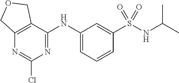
N(C1=CC=CC(S(NC(C)C)(=O)=O)=C1)C1=NC(Cl)=NC2=C1COC2
